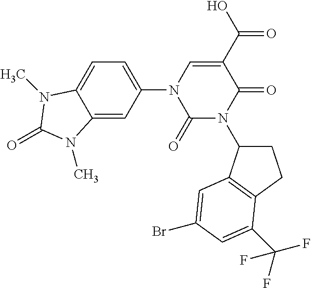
C1(=O)N(C2CCC3=C2C=C(Br)C=C3C(F)(F)F)C(=O)C(C(O)=O)=CN1C1=CC=C2C(=C1)N(C)C(=O)N2C
